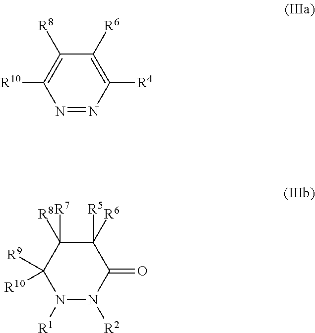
N1=NC([R4])=C([R6])C([R8])=C1[R10].N1([R1])N([R2])C(=O)C([R6])([R5])C([R8])([R7])C1([R9])[R10]
